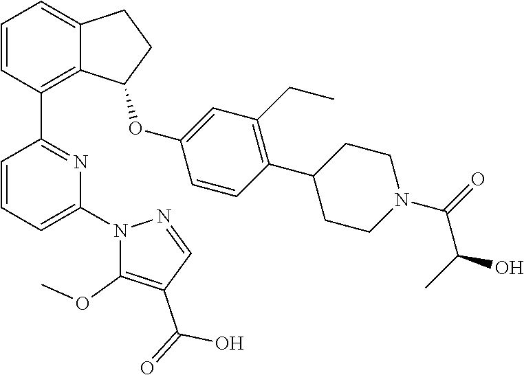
C1=CC(C2=NC(N3C(OC)=C(C(=O)O)C=N3)=CC=C2)=C2C(=C1)CCC2OC1=CC(CC)=C(C2CCN(C(=O)C(C)O)CC2)C=C1
